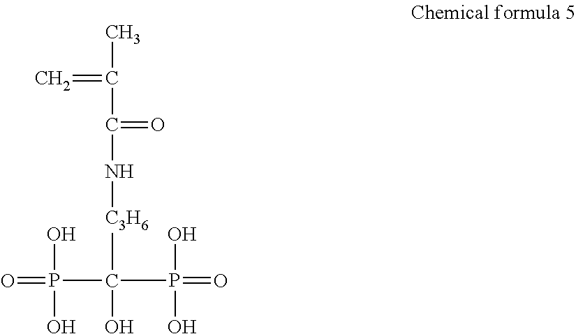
C=C(C)C(N[C3H6]C(O)(P(=O)(O)O)P(=O)(O)O)=O
